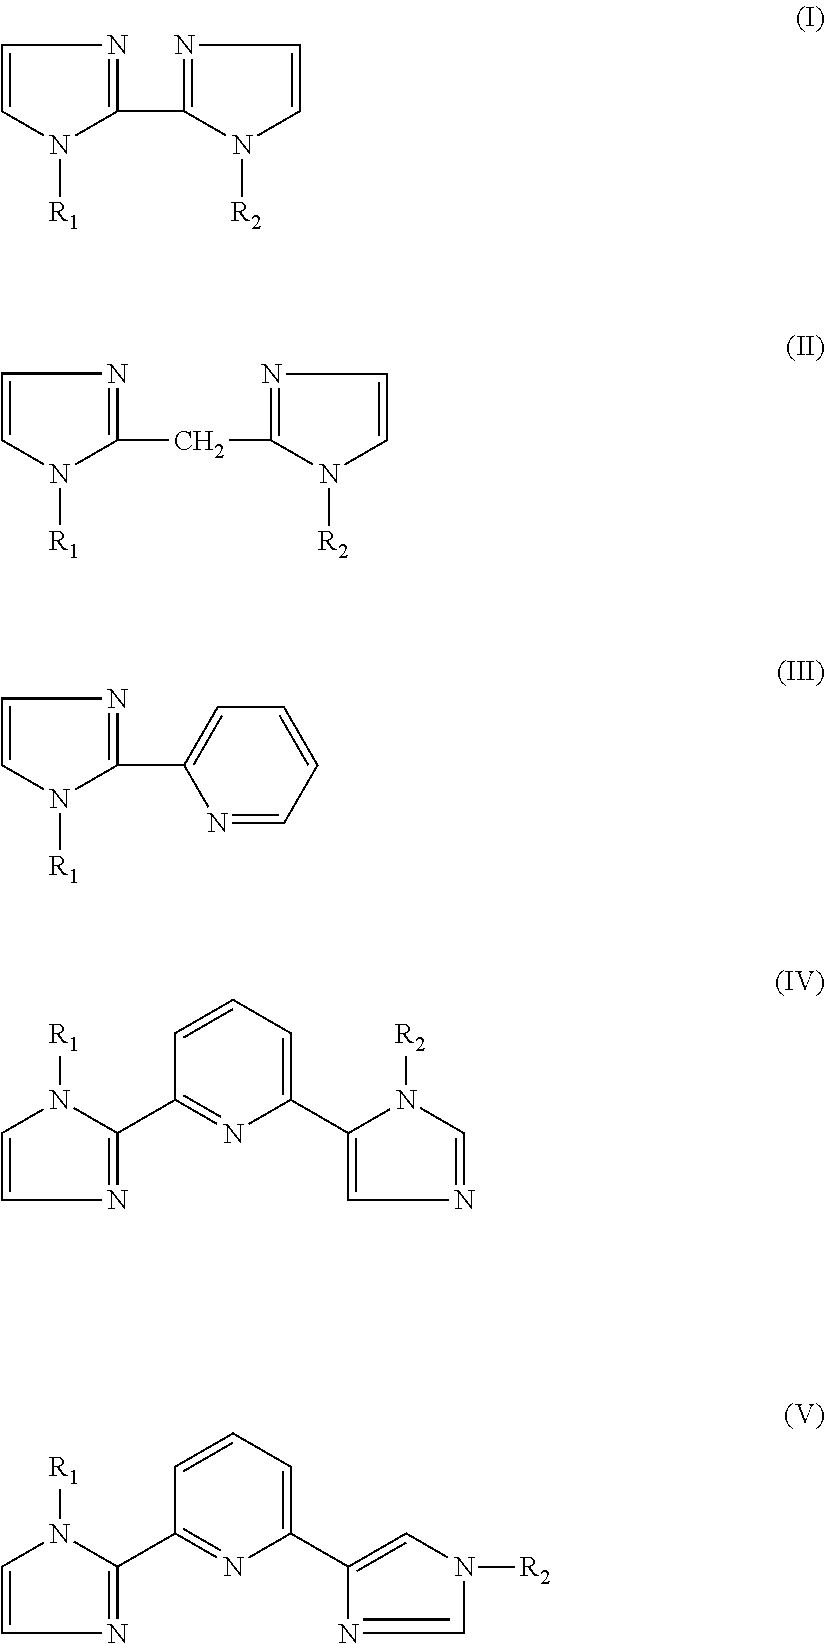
C1=CN([R1])C(C2=NC=CN2[R2])=N1.C1=CN([R1])C(CC2=NC=CN2[R2])=N1.C1=CN([R1])C(C2=CC=CC=N2)=N1.C1(C2=CN=CN2[R2])=CC=CC(C2=NC=CN2[R1])=N1.C1(C2=CN([R2])C=N2)=CC=CC(C2=NC=CN2[R1])=N1
